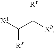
[XA]C(C([XB])[RY])[RX]
